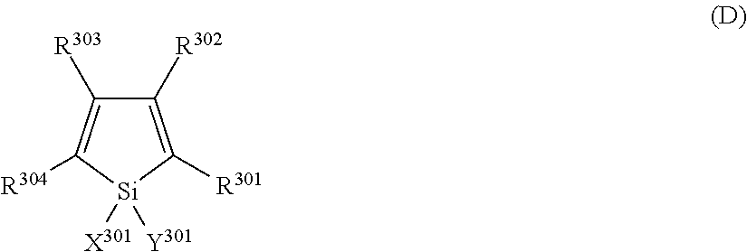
C1([R302])=C([R301])[Si]([X301])([Y301])C([R304])=C1[R303]
